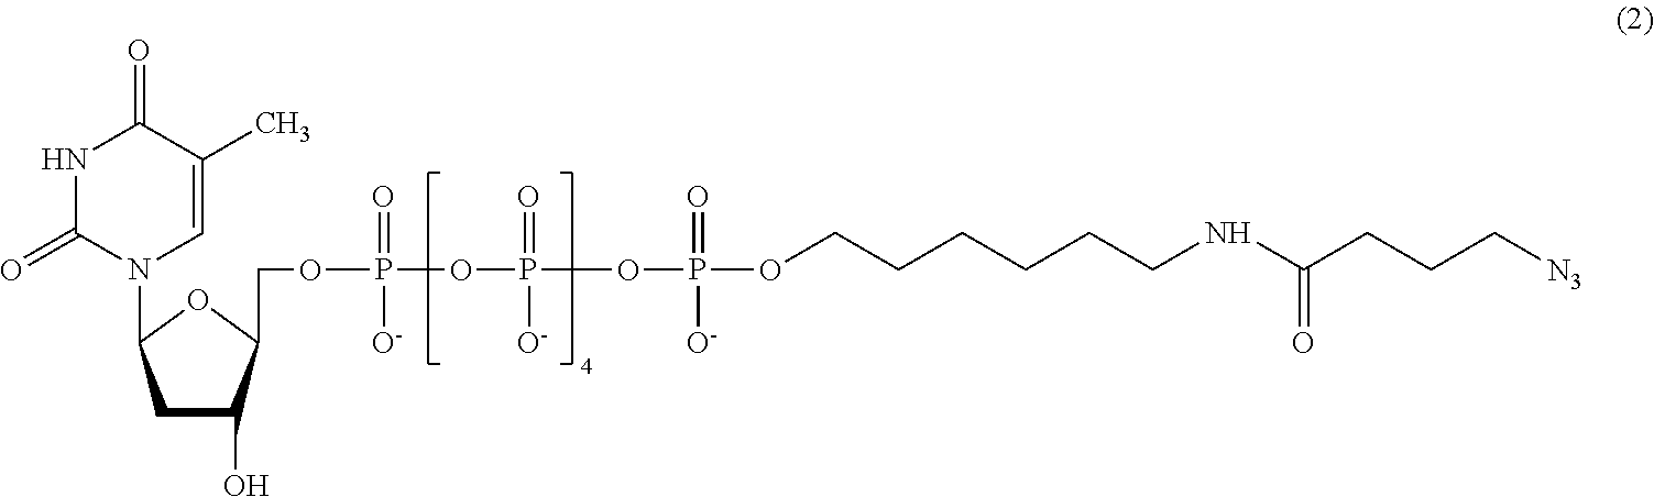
C1C(O)C(COP(=O)([O-])OP(=O)([O-])OP(OCCCCCCNC(CCC[N3])=O)(=O)[O-])OC1N1C=C(C)C(=O)NC1=O
